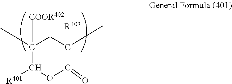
C1([COOR402])(C)C([R401])OC(=O)C([R403])(C)C1
